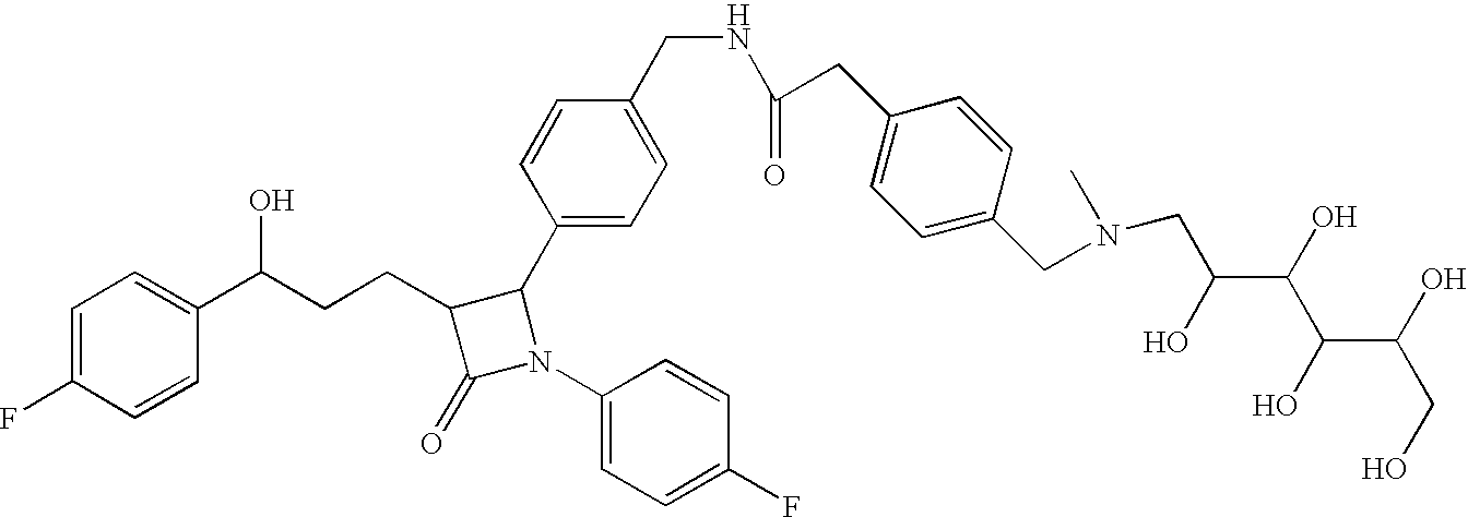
C1=C(F)C=CC(C(CCC2C(=O)N(C3=CC=C(F)C=C3)C2C2=CC=C(CNC(=O)CC3=CC=C(CN(CC(O)C(O)C(O)C(O)CO)C)C=C3)C=C2)O)=C1
